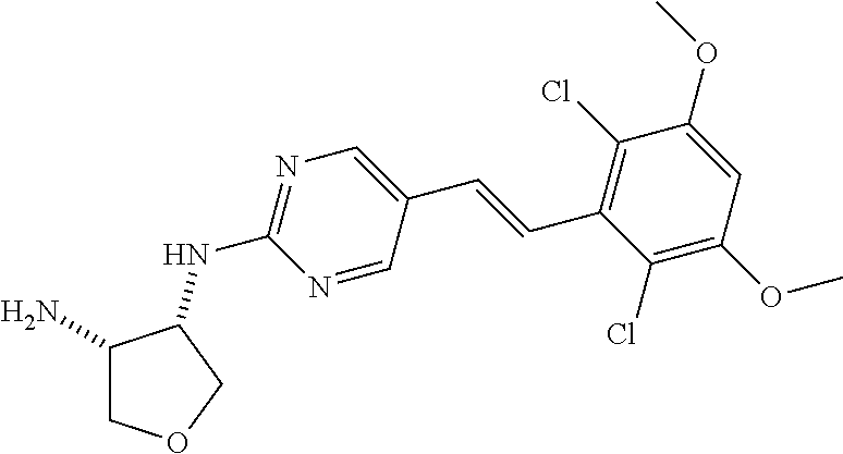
C1(N)COCC1NC1=NC=C(C=CC2=C(Cl)C(OC)=CC(OC)=C2Cl)C=N1
